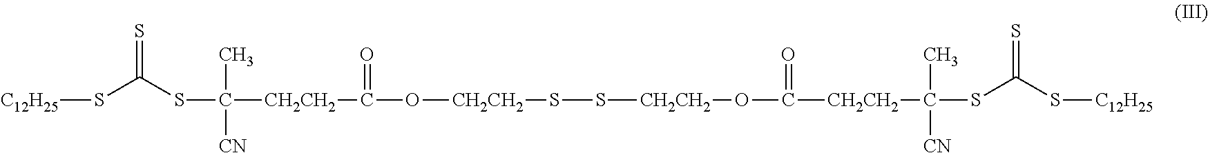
[C12H25]SC(SC([CH2CH2]C(O[CH2CH2]SS[CH2CH2]OC([CH2CH2]C(SC(S[C12H25])=S)(C)[CN])=O)=O)(C)[CN])=S
